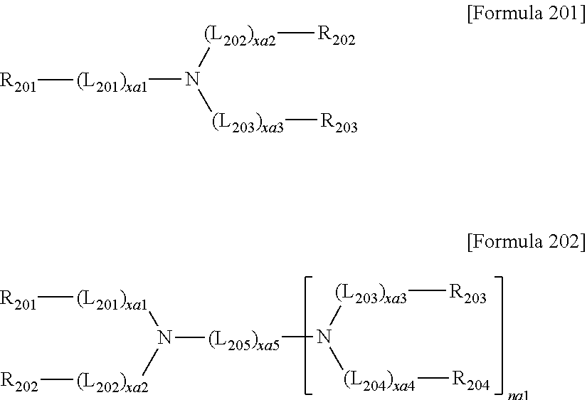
[(L205)xa5](N([(L204)xa4][R204])[(L203)xa3][R203])N([(L201)xa1][R201])[(L202)xa2][R202].[(L201)xa1](N([(L203)xa3][R203])[(L202)xa2][R202])[R201]
